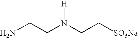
NCCN(CC[SO3Na])[H]
